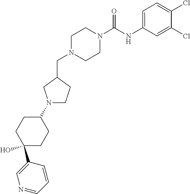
C1N(CC2CN(C3CCC(O)(C4=CN=CC=C4)CC3)CC2)CCN(C(NC2=CC=C(Cl)C(Cl)=C2)=O)C1
